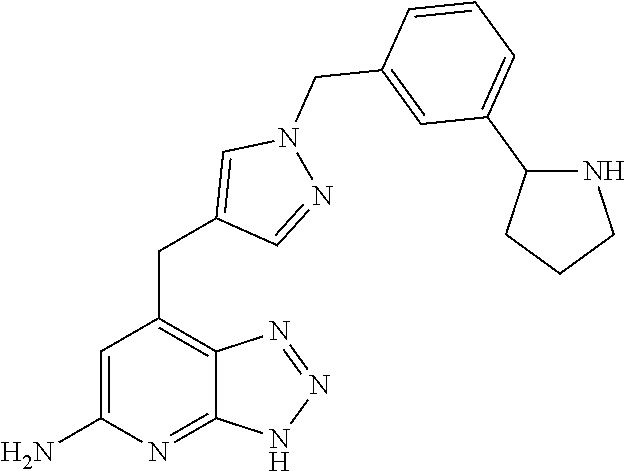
C1=C(N)N=C2C(=C1CC1=CN(CC3=CC(C4CCCN4)=CC=C3)N=C1)N=NN2
